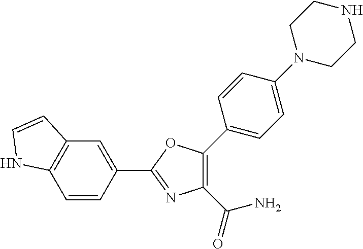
C1=CC(C2=NC(C(=O)N)=C(C3=CC=C(N4CCNCC4)C=C3)O2)=CC2=C1NC=C2
